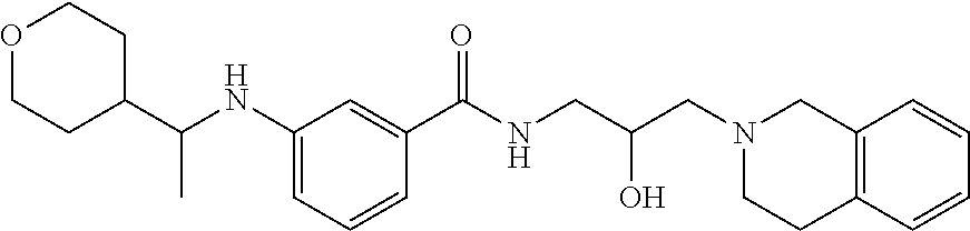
C1=CC=C(NC(C2CCOCC2)C)C=C1C(NCC(CN1CCC2=C(C1)C=CC=C2)O)=O
